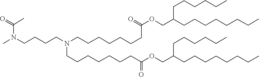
C(CCCC)CCCC(COC(CCCCCCCN(CCCCCCCC(OCC(CCCCCCCC)CCCCCC)=O)CCCCN(C(=O)C)C)=O)CCCCCC
